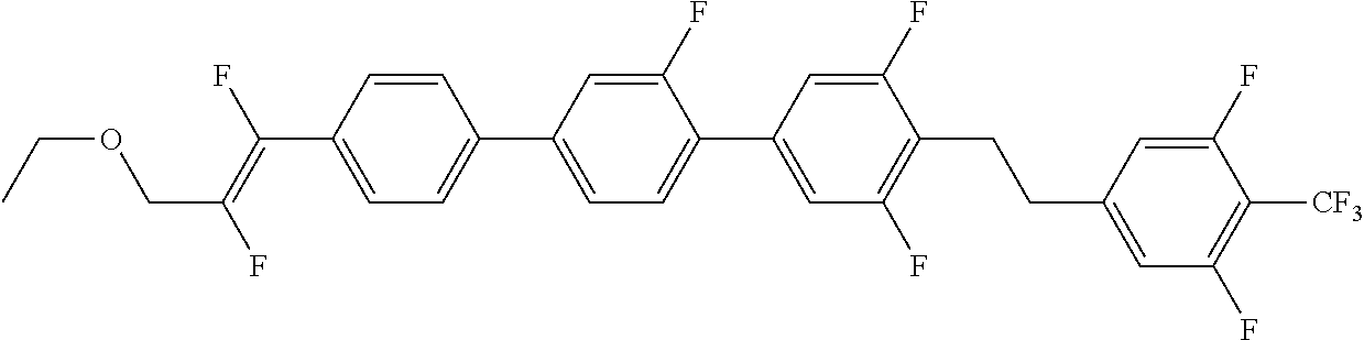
C1=CC(C(=C(F)COCC)F)=CC=C1C1=CC=C(C2=CC(F)=C(CCC3=CC(F)=C([CF3])C(F)=C3)C(F)=C2)C(F)=C1
